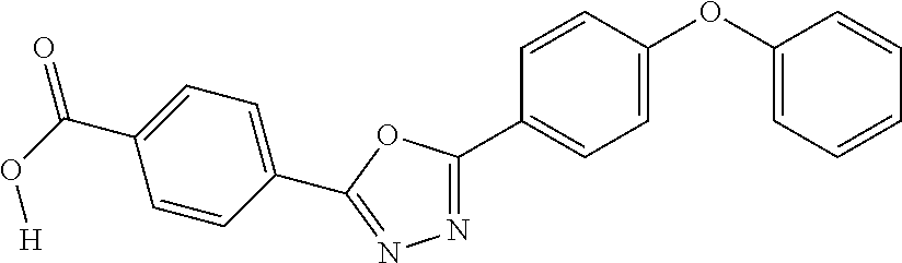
C(C1=CC=C(C2=NN=C(C3=CC=C(OC4=CC=CC=C4)C=C3)O2)C=C1)(=O)O[H]
